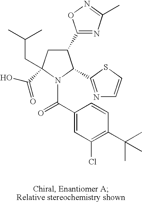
C1(C2=NC(C)=NO2)CC(CC(C)C)(C(O)=O)N(C(C2=CC(Cl)=C(C(C)(C)C)C=C2)=O)C1C1=NC=CS1
